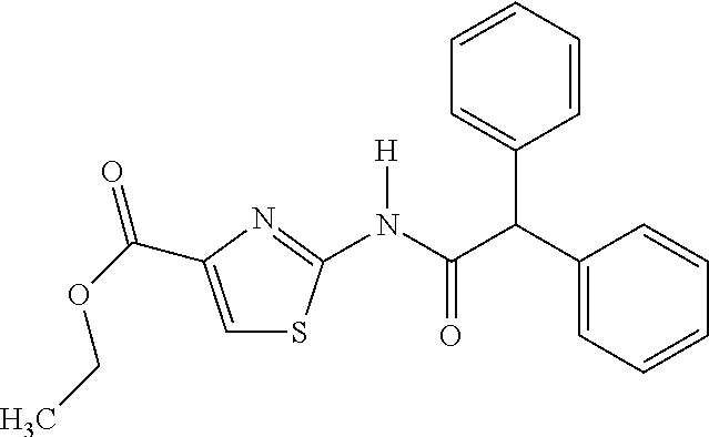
N(C(C(C1=CC=CC=C1)C1=CC=CC=C1)=O)([H])C1=NC(C(OCC)=O)=CS1
